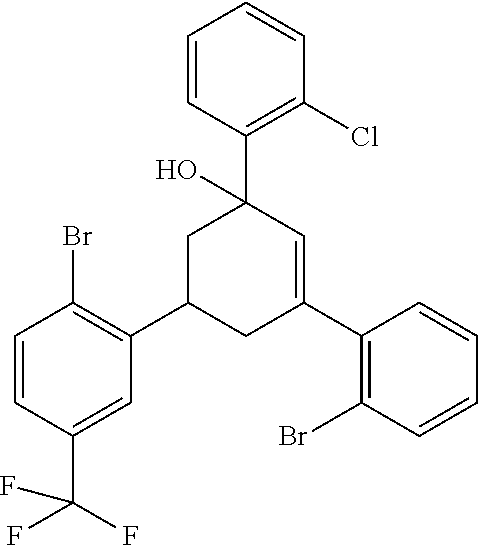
C1=CC(Br)=C(C2CC(C3=C(Br)C=CC=C3)=CC(C3=C(Cl)C=CC=C3)(O)C2)C=C1C(F)(F)F
